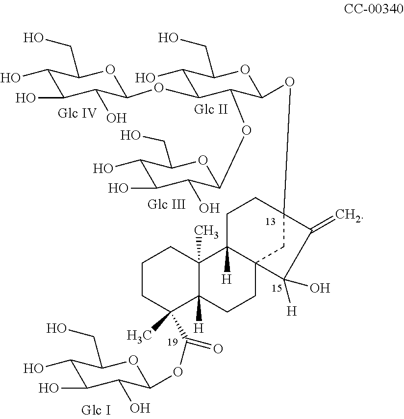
C1CC(C(=O)OC2C(O)C(O)C(O)C(CO)O2)(C)C2([H])C(C)(C1)C1([H])C3(CC2)CC(OC2C(OC4C(O)C(O)C(O)C(CO)O4)C(OC4C(O)C(O)C(O)C(CO)O4)C(O)C(CO)O2)(CC1)C(=C)C3([H])O
